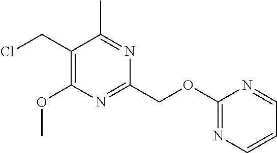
C1(CCl)=C(OC)N=C(COC2=NC=CC=N2)N=C1C
